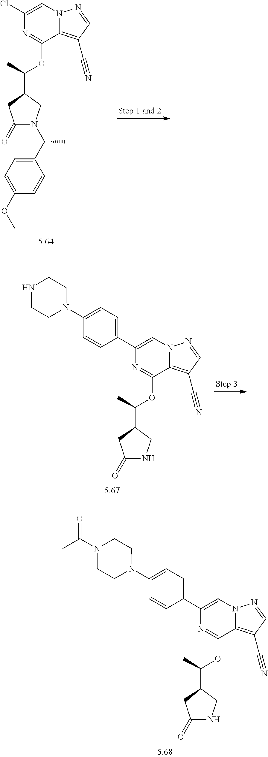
C12=C(C#N)C=NN1C=C(Cl)N=C2OC(C)C1CN(C(C)C2=CC=C(OC)C=C2)C(=O)C1.C12=C(C#N)C=NN1C=C(C1=CC=C(N3CCNCC3)C=C1)N=C2OC(C)C1CNC(=O)C1.C12=C(C#N)C=NN1C=C(C1=CC=C(N3CCN(C(C)=O)CC3)C=C1)N=C2OC(C)C1CNC(=O)C1
